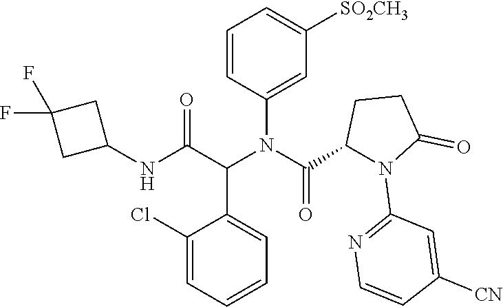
C1=CC(N(C(=O)C2CCC(=O)N2C2=NC=CC([CN])=C2)C(C(NC2CC(F)(F)C2)=O)C2=CC=CC=C2Cl)=CC([SO2CH3])=C1
